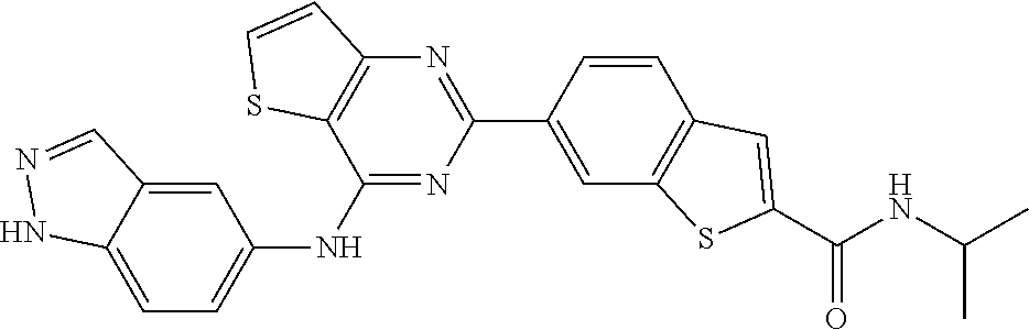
C1(NC2=CC=C3C(=C2)C=NN3)=NC(C2=CC3=C(C=C2)C=C(C(NC(C)C)=O)S3)=NC2=C1SC=C2
